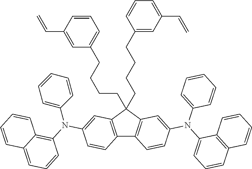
C12=C(C(CCCCC3=CC=CC(C=C)=C3)(CCCCC3=CC(C=C)=CC=C3)C3=C1C=CC(N(C1=CC=CC4=C1C=CC=C4)C1=CC=CC=C1)=C3)C=C(N(C1=C3C(=CC=C1)C=CC=C3)C1=CC=CC=C1)C=C2
